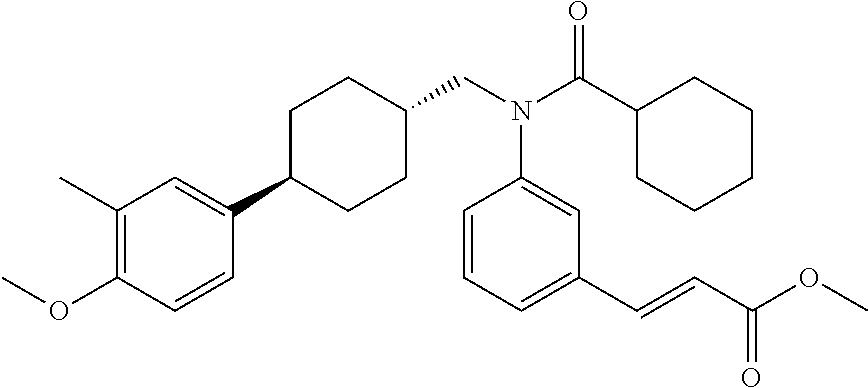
C(N(C(C1CCCCC1)=O)C1=CC(C=CC(=O)OC)=CC=C1)C1CCC(C2=CC(C)=C(OC)C=C2)CC1
